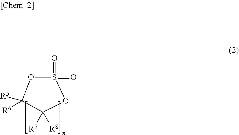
S1(=O)(=O)OC([R5])([R6])C([R7])([R8])O1
